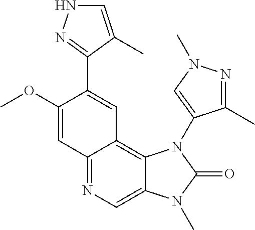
C1(OC)=CC2=NC=C3C(=C2C=C1C1=NNC=C1C)N(C1=CN(C)N=C1C)C(=O)N3C
